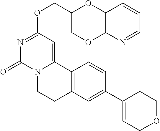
N1=CC=CC2=C1OCC(COC1=NC(=O)N3C(=C1)C1=C(CC3)C=C(C3=CCOCC3)C=C1)O2
